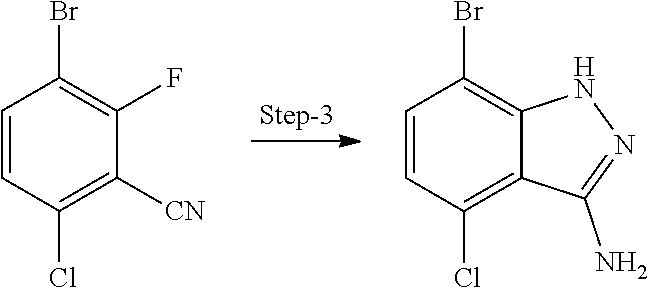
C1=CC(Cl)=C([CN])C(F)=C1Br.N1=C(N)C2=C(Cl)C=CC(Br)=C2N1
